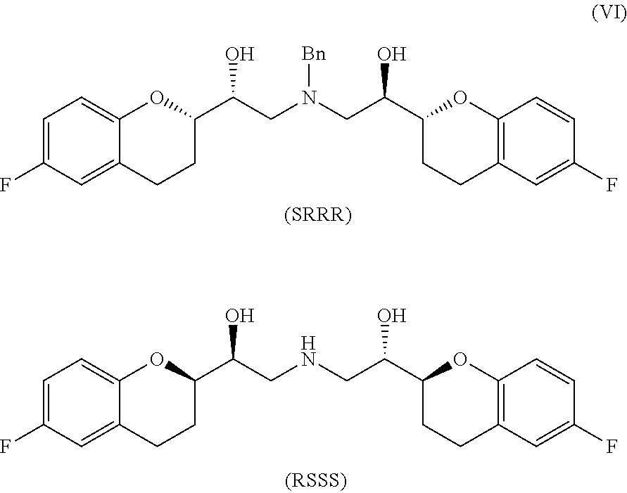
C1=C(F)C=C2C(=C1)OC(C(CN(CC(C1OC3=C(CC1)C=C(F)C=C3)O)[Bn])O)CC2.[(SRRR)].C1=C(F)C=C2C(=C1)OC(C(CNCC(C1OC3=C(CC1)C=C(F)C=C3)O)O)CC2
